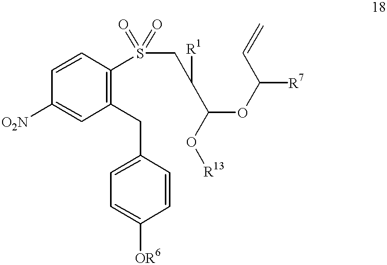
C1=CC(S(CC([R1])C(OC(C=C)[R7])O[R13])(=O)=O)=C(CC2=CC=C([OR6])C=C2)C=C1[O2N]
